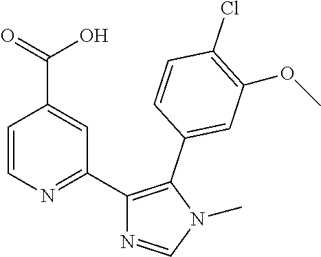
C1=CN=C(C2=C(C3=CC(OC)=C(Cl)C=C3)N(C)C=N2)C=C1C(O)=O
